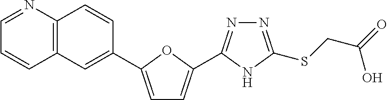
N1=C(SCC(O)=O)NC(C2=CC=C(C3=CC4=C(C=C3)N=CC=C4)O2)=N1
